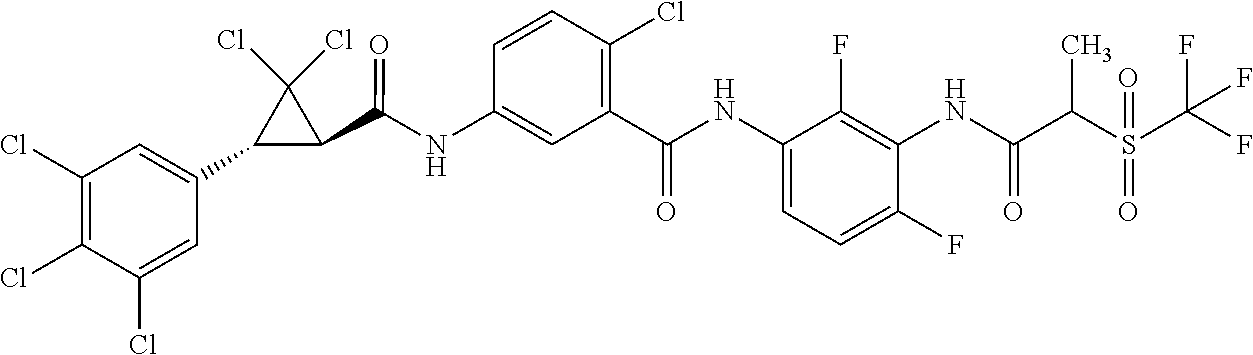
C1(NC(C2=C(Cl)C=CC(NC(C3C(Cl)(Cl)C3C3=CC(Cl)=C(Cl)C(Cl)=C3)=O)=C2)=O)=CC=C(F)C(NC(C(S(C(F)(F)F)(=O)=O)C)=O)=C1F
